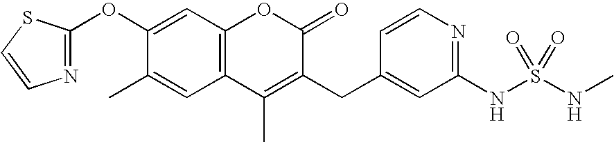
N1=C(OC2=CC3=C(C=C2C)C(C)=C(CC2=CC(NS(NC)(=O)=O)=NC=C2)C(=O)O3)SC=C1
